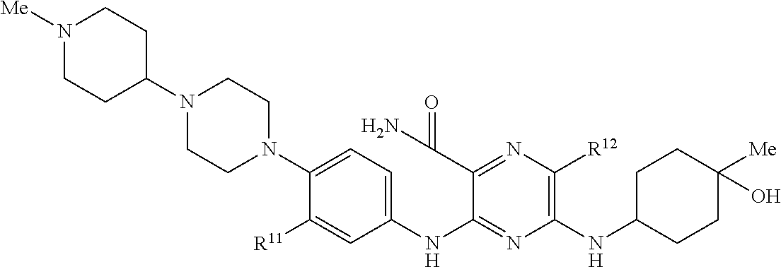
N1([Me])CCC(N2CCN(C3=CC=C(NC4=NC(NC5CCC([Me])(O)CC5)=C([R12])N=C4C(N)=O)C=C3[R11])CC2)CC1
